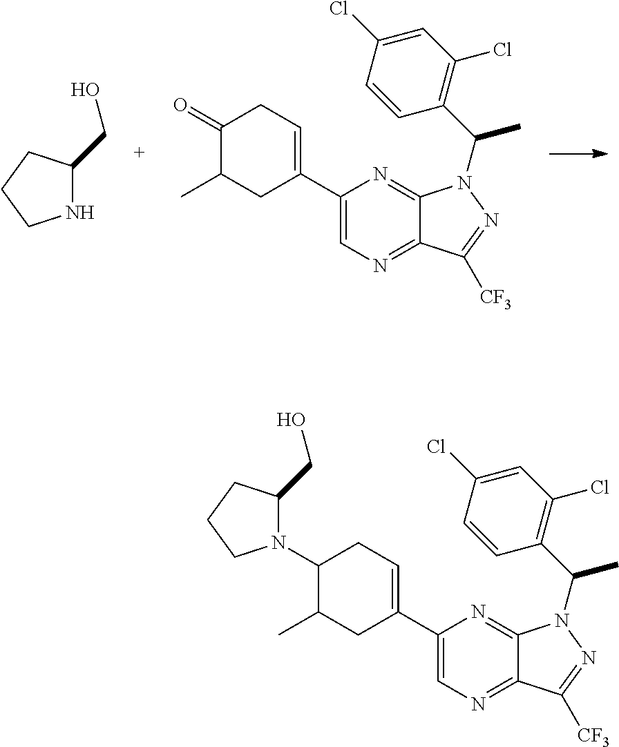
N1(C2C(C)CC(C3=CN=C4C(=N3)N(C(C3=C(Cl)C=C(Cl)C=C3)C)N=C4[CF3])=CC2)C(CO)CCC1.O=C1C(C)CC(C2=CN=C3C(=N2)N(C(C2=C(Cl)C=C(Cl)C=C2)C)N=C3[CF3])=CC1.N1C(CO)CCC1
